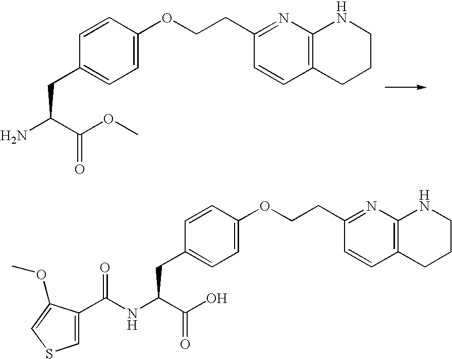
NC(CC1=CC=C(OCCC2=NC3=C(C=C2)CCCN3)C=C1)C(=O)OC.N(C(CC1=CC=C(OCCC2=NC3=C(C=C2)CCCN3)C=C1)C(=O)O)C(C1=CSC=C1OC)=O
